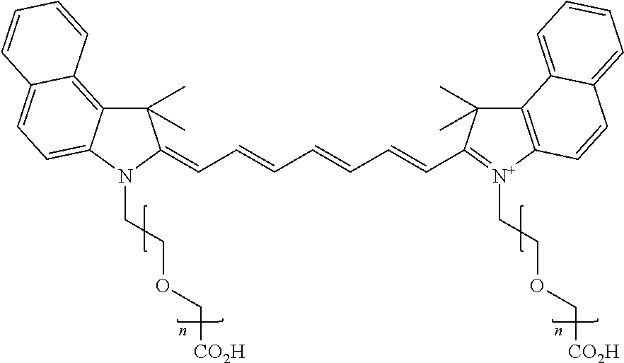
C12=C3C(=CC=C1N(CCOC[CO2H])C(=CC=CC=CC=CC1=[N+](CCOC[CO2H])C4=C(C1(C)C)C1=CC=CC=C1C=C4)C2(C)C)C=CC=C3
